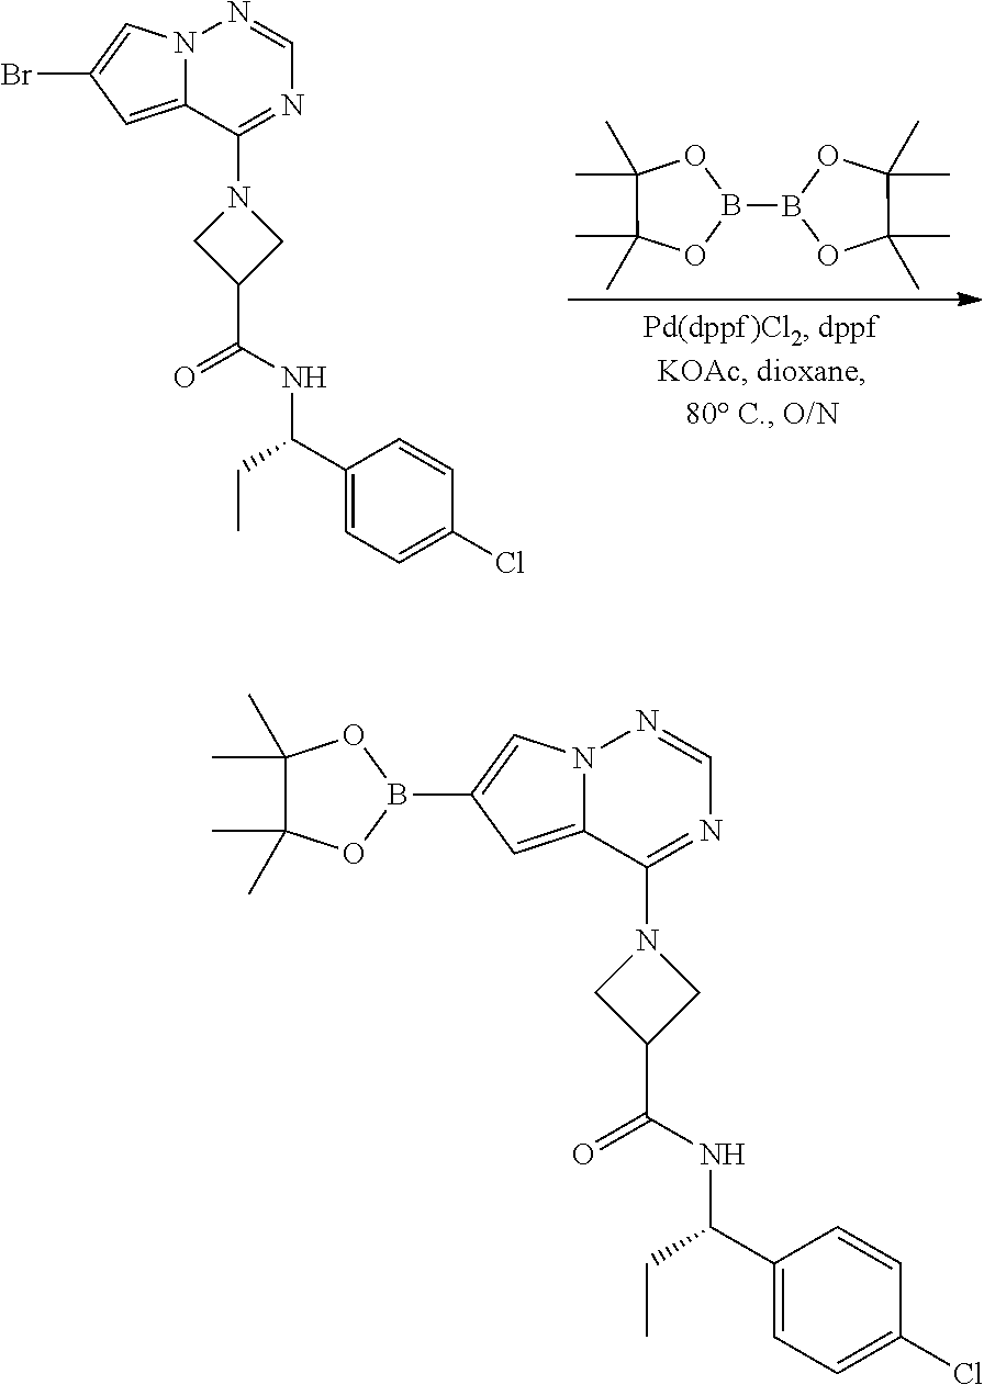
O1C(C)(C)C(C)(C)OB1B1OC(C)(C)C(C)(C)O1.N12C(=CC(Br)=C1)C(N1CC(C(=O)NC(C3=CC=C(Cl)C=C3)CC)C1)=NC=N2.N12C(=CC(B3OC(C)(C)C(C)(C)O3)=C1)C(N1CC(C(=O)NC(C3=CC=C(Cl)C=C3)CC)C1)=NC=N2
